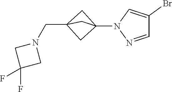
C1=NN(C23CC(CN4CC(F)(F)C4)(C2)C3)C=C1Br
